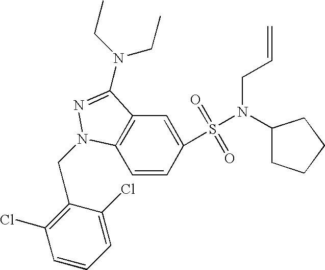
C1=CC(S(=O)(=O)N(C2CCCC2)CC=C)=CC2=C1N(CC1=C(Cl)C=CC=C1Cl)N=C2N(CC)CC
